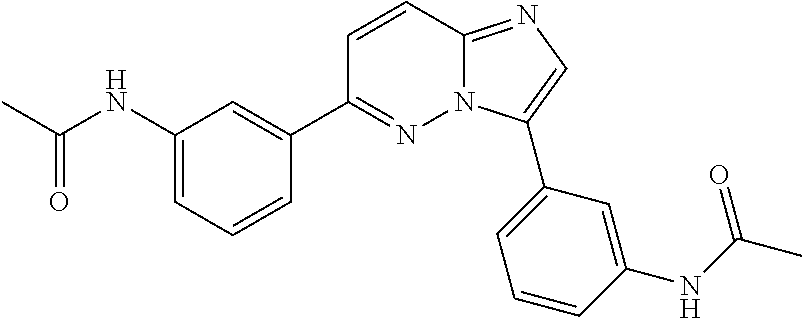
C1(NC(C)=O)=CC=CC(C2=NN3C(=NC=C3C3=CC=CC(NC(C)=O)=C3)C=C2)=C1
